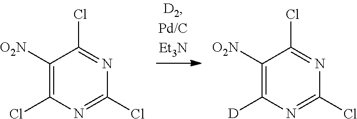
C1([O2N])=C(Cl)N=C(Cl)N=C1Cl.C1([O2N])=C([D])N=C(Cl)N=C1Cl
